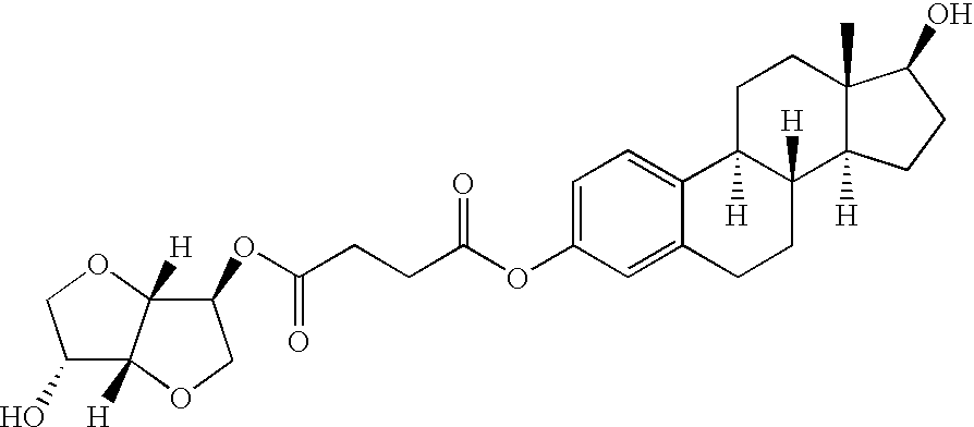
C1=C2C(=CC=C1OC(CCC(=O)OC1C3([H])C([H])(OC1)C(O)CO3)=O)C1([H])C([H])(CC2)C2([H])C(C)(CC1)C(O)CC2
